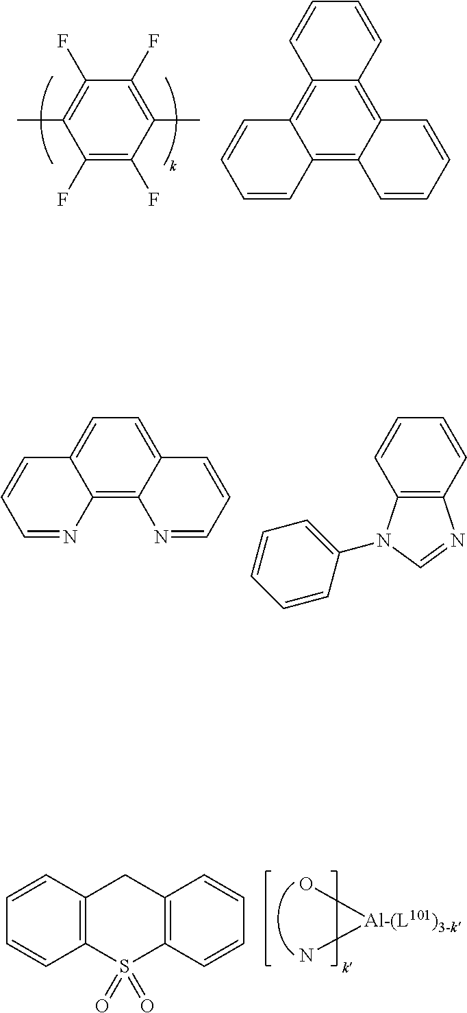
C1(F)=C(F)C(C)=C(F)C(F)=C1C.C12=C3C(=C4C(=C1C=CC=C2)C=CC=C4)C=CC=C3.C12=C3C(=CC=C1C=CC=N2)C=CC=N3.C12=C(C=CC=C1)N=CN2C1=CC=CC=C1.[Al-(L101)3-k](O)N.C1=CC2=C(C=C1)S(=O)(=O)C1=C(C2)C=CC=C1
